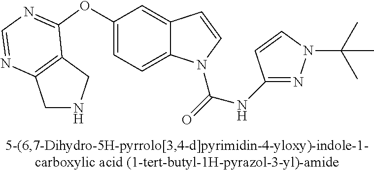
C1(OC2=NC=NC3=C2CNC3)=CC=C2C(=C1)C=CN2C(=O)NC1=NN(C(C)(C)C)C=C1
